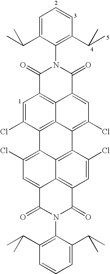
C1(=O)C2=C3C(=CC(Cl)=C4C3=C(C(Cl)=C2)C2=C(Cl)C=C3C5=C(C=C(Cl)C4=C25)C(=O)N(C2=C(C(C)C)C=CC=C2C(C)C)C3=O)C(=O)N1C1=C(C(C)C)C=CC=C1C(C)C
